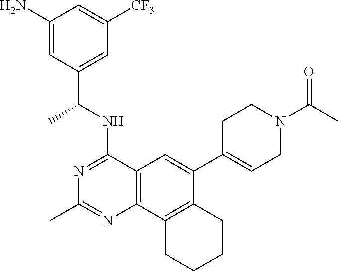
C1(N)=CC(C(NC2=NC(C)=NC3=C2C=C(C2=CCN(C(C)=O)CC2)C2=C3CCCC2)C)=CC([CF3])=C1
